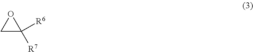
C1C([R6])([R7])O1
